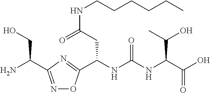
C(N)(CO)C1=NOC(C(NC(NC(C(O)=O)C(C)O)=O)CC(NCCCCCC)=O)=N1
